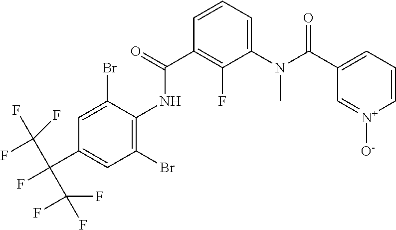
C1=C(C(F)(C(F)(F)F)C(F)(F)F)C=C(Br)C(NC(C2=C(F)C(N(C(C3=CC=C[N+]([O-])=C3)=O)C)=CC=C2)=O)=C1Br
